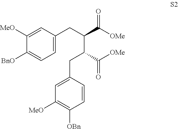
C1=C(CC(C(CC2=CC([MeO])=C([OBn])C=C2)C([OMe])=O)C([OMe])=O)C=C([MeO])C([BnO])=C1
